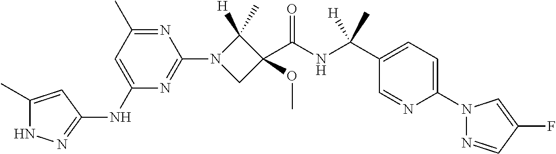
N1C(C)=CC(NC2=CC(C)=NC(N3CC(C(NC(C4=CC=C(N5N=CC(F)=C5)N=C4)(C)[H])=O)(OC)C3([H])C)=N2)=N1
